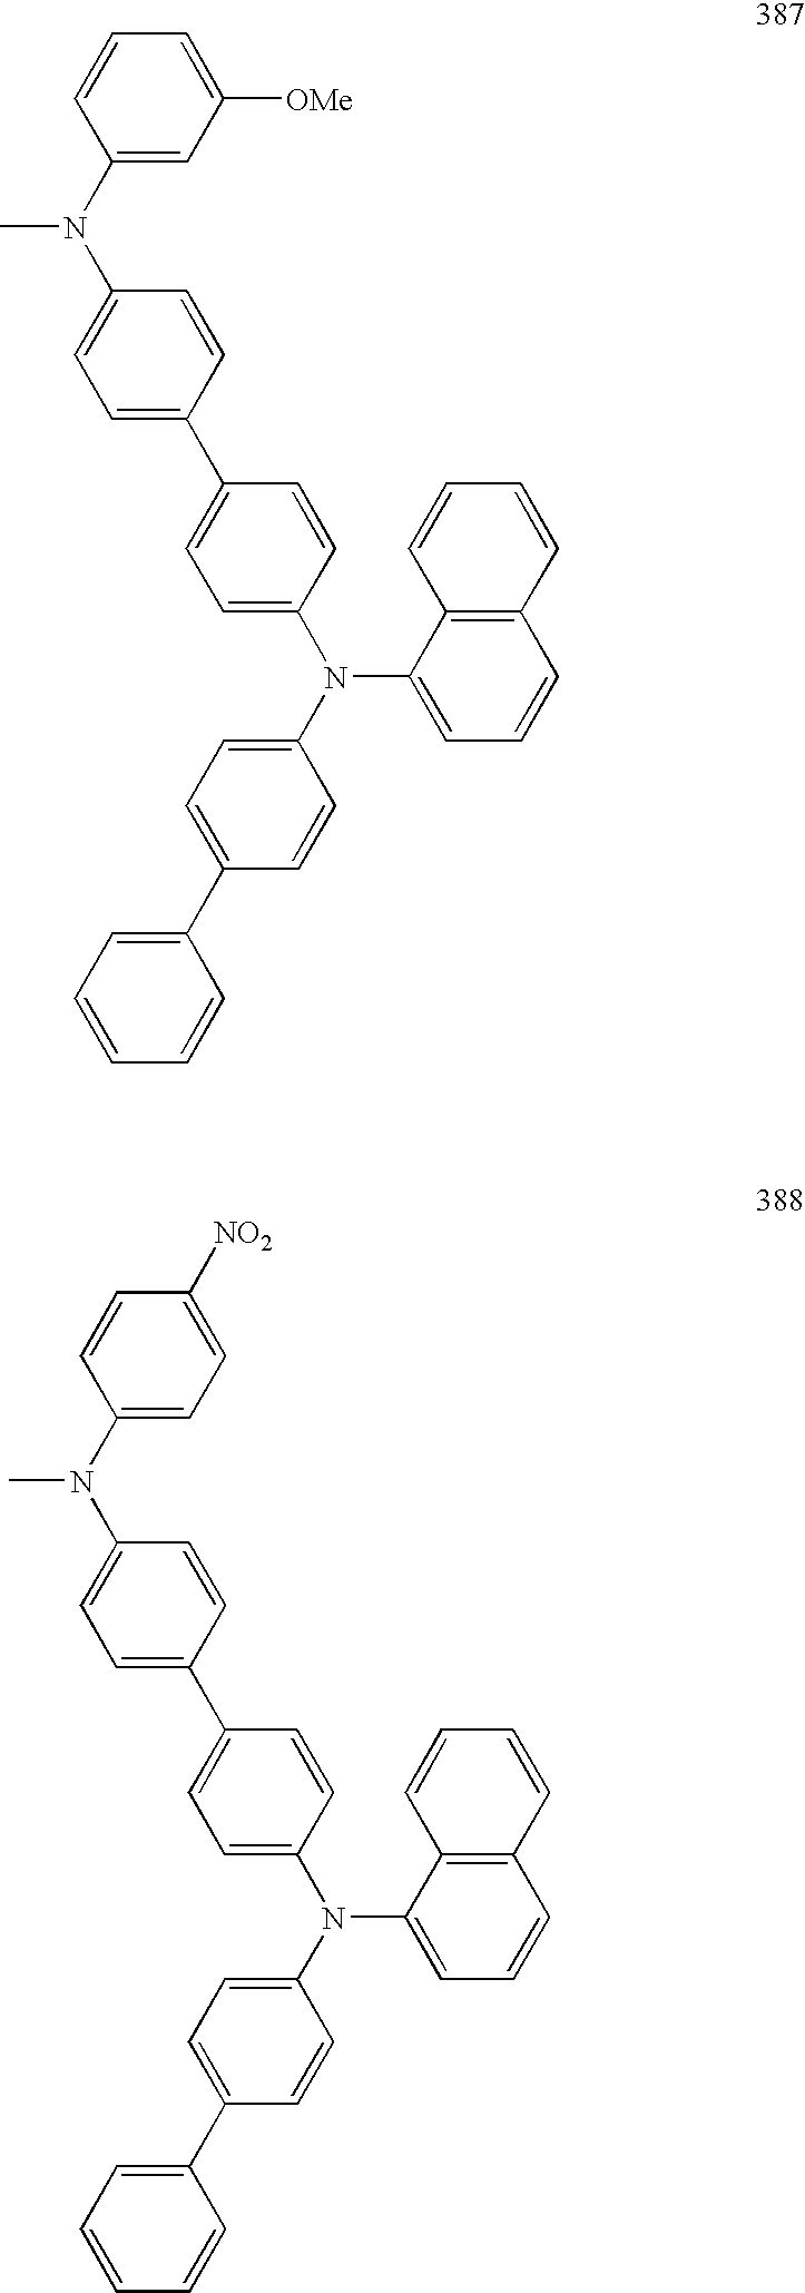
C1(C2=CC=C(N(C3=CC=C(C4=CC=CC=C4)C=C3)C3=CC=CC4=C3C=CC=C4)C=C2)=CC=C(N(C2=CC([OMe])=CC=C2)C)C=C1.C1(C2=CC=C(N(C3=CC=C(C4=CC=CC=C4)C=C3)C3=CC=CC4=C3C=CC=C4)C=C2)=CC=C(N(C2=CC=C([NO2])C=C2)C)C=C1
